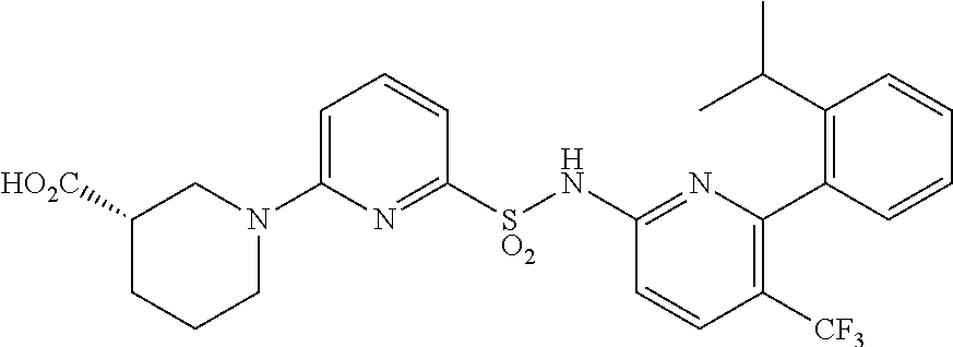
C1([SO2]NC2=NC(C3=C(C(C)C)C=CC=C3)=C([CF3])C=C2)=NC(N2CC([HO2C])CCC2)=CC=C1
